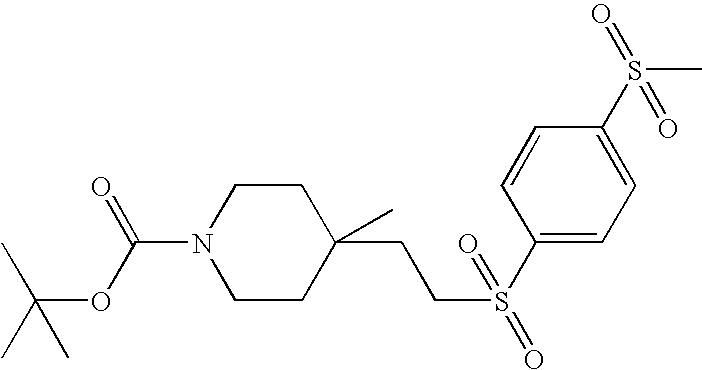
C1CN(C(=O)OC(C)(C)C)CCC1(CCS(C1=CC=C(S(C)(=O)=O)C=C1)(=O)=O)C
